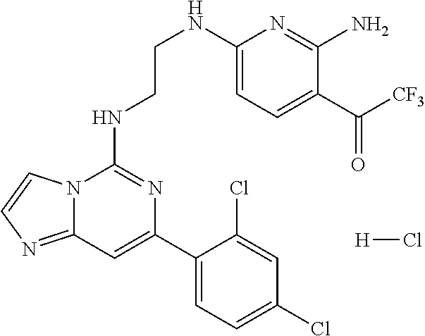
N12C(=NC=C1)C=C(C1=CC=C(Cl)C=C1Cl)N=C2NCCNC1=CC=C(C([CF3])=O)C(N)=N1.[H]Cl
